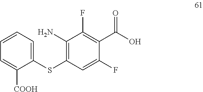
C1(SC2=C(N)C(F)=C(C(O)=O)C(F)=C2)=CC=CC=C1[COOH]
